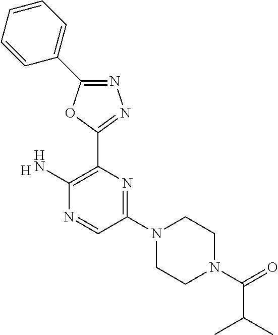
N1=C(C2=CC=CC=C2)OC(C2=C(N)N=CC(N3CCN(C(=O)C(C)C)CC3)=N2)=N1.[H]
